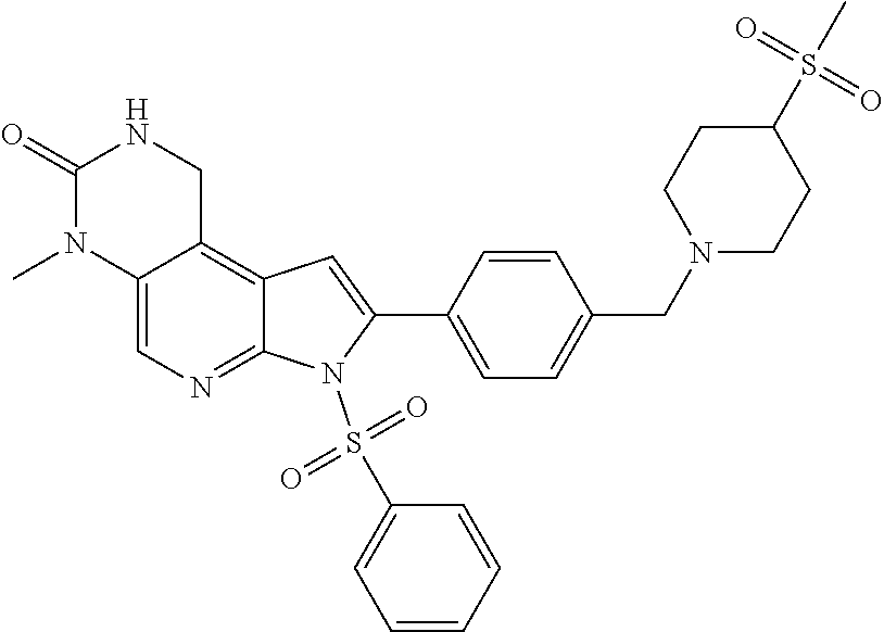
O=S(C1CCN(CC2=CC=C(C3=CC4=C5C(=CN=C4N3S(C3=CC=CC=C3)(=O)=O)N(C)C(=O)NC5)C=C2)CC1)(=O)C
